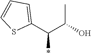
S1C(C(C(C)O)*)=CC=C1
